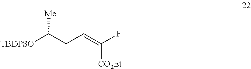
[TBDPSO]C(CC=C([CO2Et])F)[Me]
